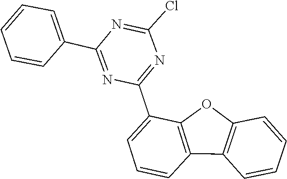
C1=CC=CC2=C1OC1=C2C=CC=C1C1=NC(Cl)=NC(C2=CC=CC=C2)=N1
